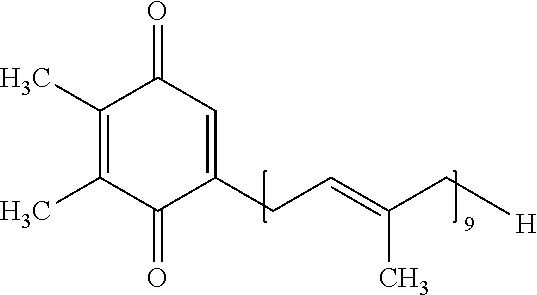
C1(C)=C(C)C(=O)C(CC=C(C)C[H])=CC1=O
